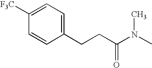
C(CCC1=CC=C([F3C])C=C1)(N(C)C)=O
